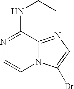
N1=C(NCC)C2=NC=C(Br)N2C=C1
